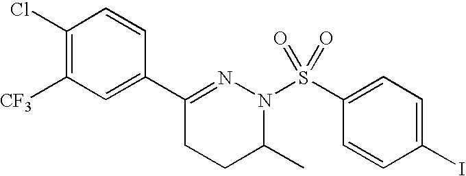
C1(Cl)=C([CF3])C=C(C2=NN(S(C3=CC=C(I)C=C3)(=O)=O)C(C)CC2)C=C1
